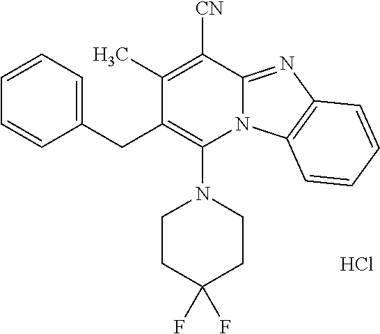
C1(CC2=C(N3CCC(F)(F)CC3)N3C(=NC4=C3C=CC=C4)C([CN])=C2C)=CC=CC=C1.Cl
